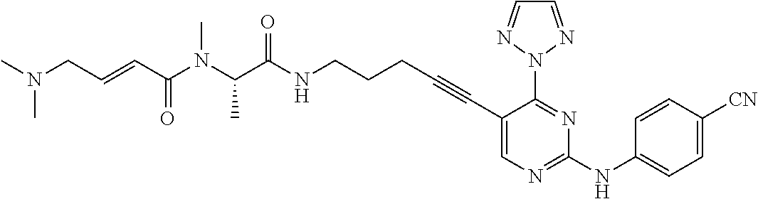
CN(CC=CC(N(C(C(NCCCC#CC1=CN=C(NC2=CC=C([CN])C=C2)N=C1N1N=CC=N1)=O)C)C)=O)C
